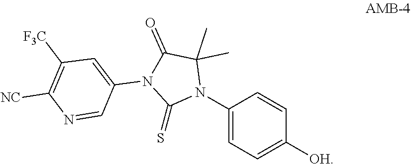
CC1(C)N(C2=CC=C([OH])C=C2)C(=S)N(C2=CC([F3C])=C([NC])N=C2)C1=O
